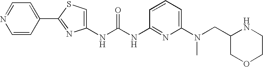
C(NC1=NC(N(CC2NCCOC2)C)=CC=C1)(=O)NC1=CSC(C2=CC=NC=C2)=N1
